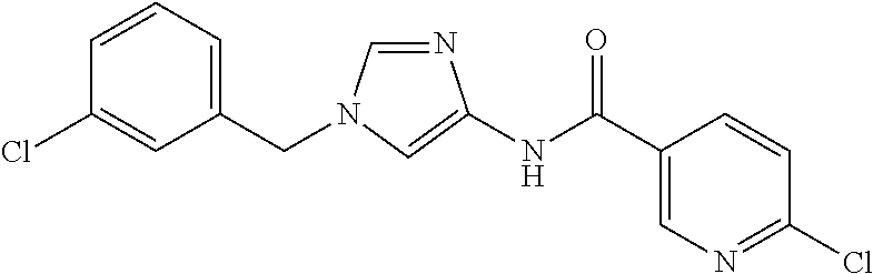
N1=CN(CC2=CC=CC(Cl)=C2)C=C1NC(C1=CN=C(Cl)C=C1)=O
